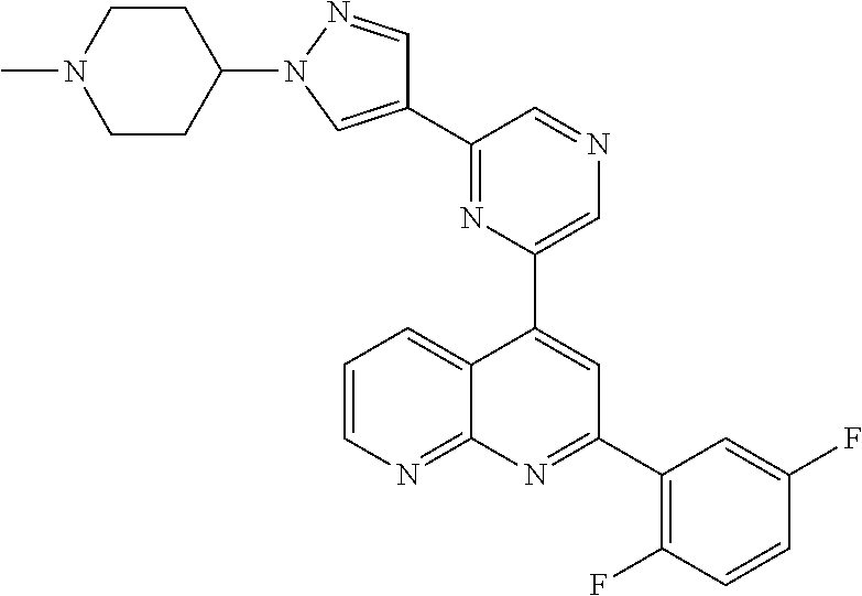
N1=C(C2=CN(C3CCN(C)CC3)N=C2)C=NC=C1C1=CC(C2=C(F)C=CC(F)=C2)=NC2=NC=CC=C12
